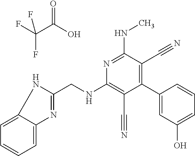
C1(C2=CC(O)=CC=C2)=C(C#N)C(NC)=NC(NCC2=NC3=CC=CC=C3N2)=C1C#N.FC(F)(C(=O)O)F
